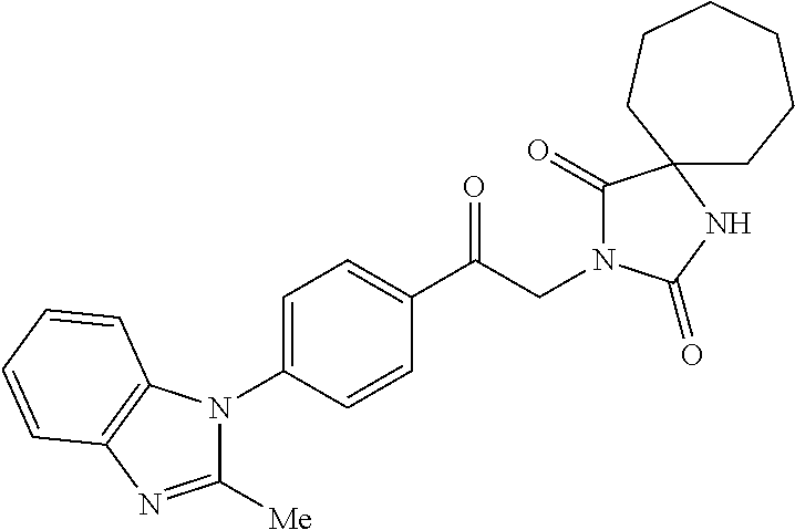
C1(C(CN2C(=O)C3(NC2=O)CCCCCC3)=O)=CC=C(N2C([Me])=NC3=C2C=CC=C3)C=C1
